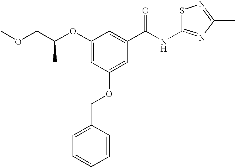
O(CC(OC1=CC(OCC2=CC=CC=C2)=CC(C(=O)NC2=NC(C)=NS2)=C1)C)C
